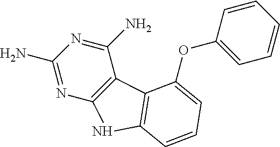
C1(N)=NC(N)=NC2=C1C1=C(N2)C=CC=C1OC1=CC=CC=C1
